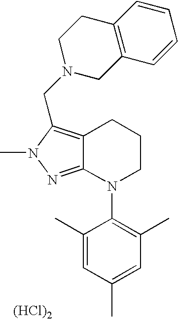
C12=NN(C)C(CN3CC4=C(CC3)C=CC=C4)=C1CCCN2C1=C(C)C=C(C)C=C1C.[(HCl)2]
